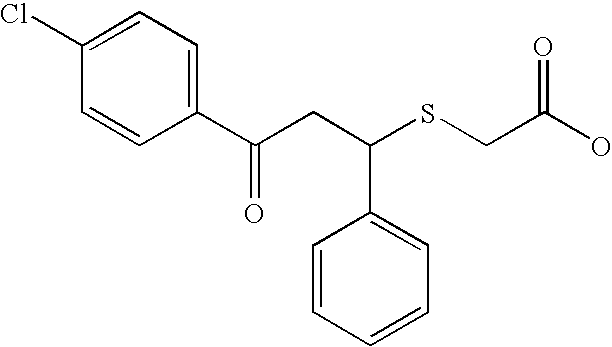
C1(C(CC(SCC(O)=O)C2=CC=CC=C2)=O)=CC=C(Cl)C=C1
